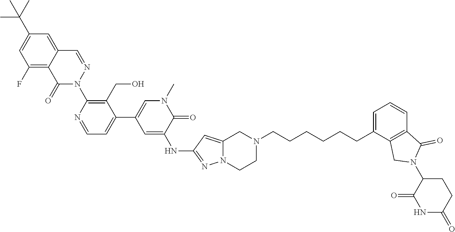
N1C(=O)CCC(N2C(=O)C3=C(C(CCCCCCN4CCN5N=C(NC6=CC(C7=CC=NC(N8N=CC9=CC(C(C)(C)C)=CC(F)=C9C8=O)=C7CO)=CN(C)C6=O)C=C5C4)=CC=C3)C2)C1=O
